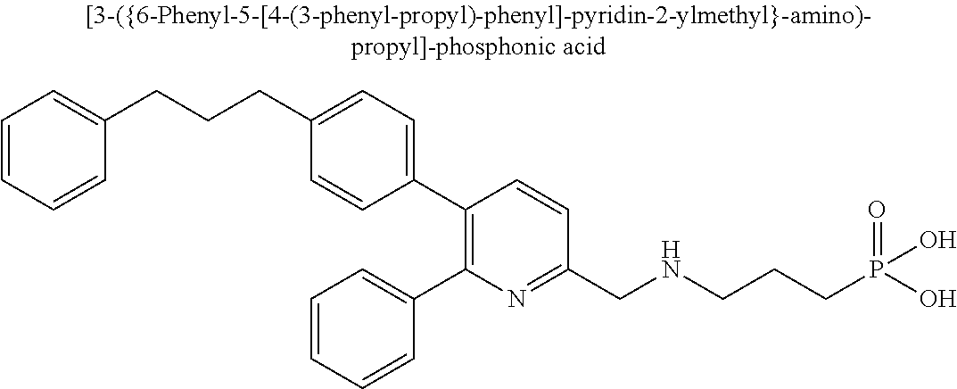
C1(CCCC2=CC=C(C3=C(C4=CC=CC=C4)N=C(CNCCCP(O)(O)=O)C=C3)C=C2)=CC=CC=C1
